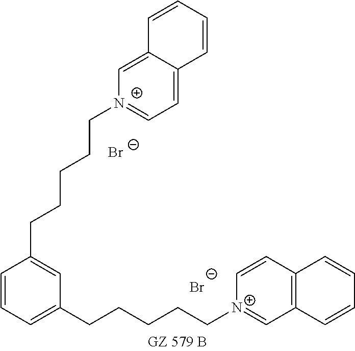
[Br-].C1=C(CCCCC[N+]2=CC=C3C(=C2)C=CC=C3)C=CC=C1CCCCC[N+]1=CC2=C(C=C1)C=CC=C2.[Br-]
